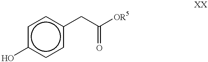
c1c(O)ccc(CC([OR5])=O)c1
